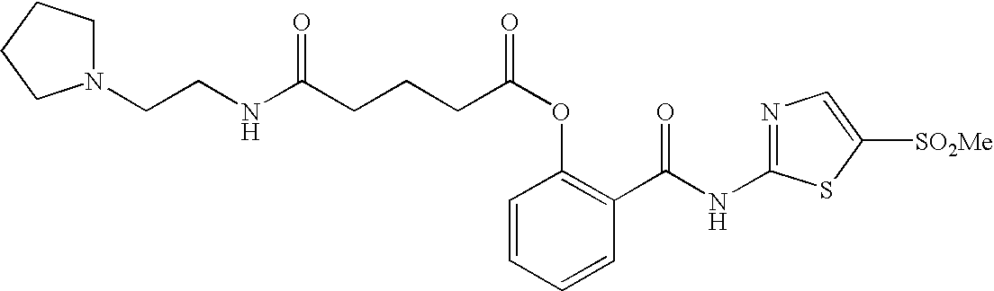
C1=CC=CC(C(NC2=NC=C([SO2Me])S2)=O)=C1OC(=O)CCCC(NCCN1CCCC1)=O
